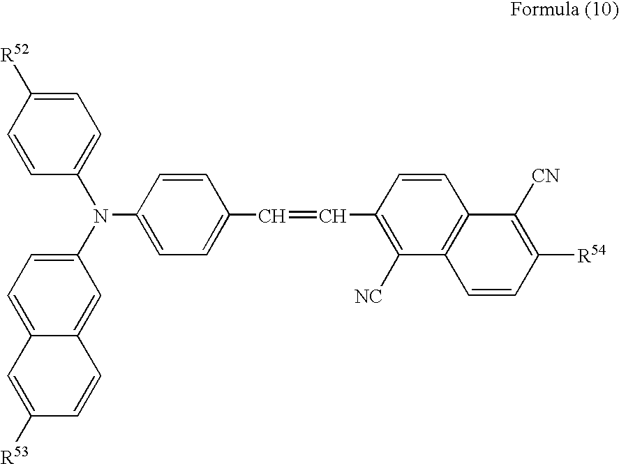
C1=CC([R52])=CC=C1N(C1=CC=C2C(=C1)C=CC([R53])=C2)C1=CC=C(C=CC2=C([NC])C3=C(C=C2)C([CN])=C([R54])C=C3)C=C1
